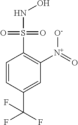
C1=CC(C(F)(F)F)=CC([N+](=O)[O-])=C1S(=O)(=O)NO
